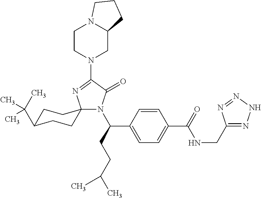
N1(C(CCC(C)C)C2=CC=C(C(=O)NCC3=NNN=N3)C=C2)C(=O)C(N2CC3N(CC2)CCC3)=NC12CCC(C(C)(C)C)CC2
